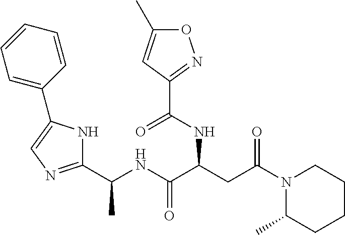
C(C)(NC(=O)C(NC(C1=NOC(C)=C1)=O)CC(N1C(C)CCCC1)=O)C1=NC=C(C2=CC=CC=C2)N1
